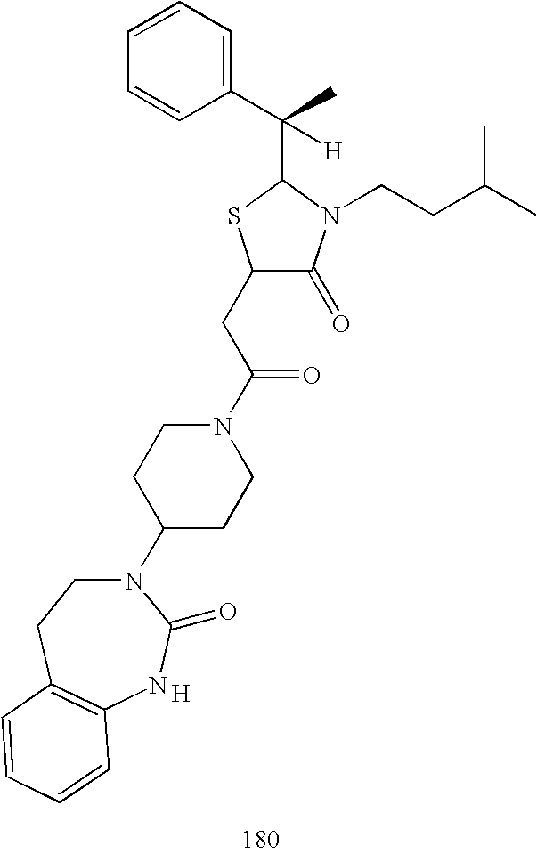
C1(CC(N2CCC(N3CCC4=C(NC3=O)C=CC=C4)CC2)=O)C(=O)N(CCC(C)C)C(C(C)(C2=CC=CC=C2)[H])S1.[H]
